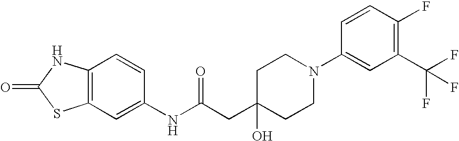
C12=C(C=CC(NC(CC3(O)CCN(C4=CC(C(F)(F)F)=C(F)C=C4)CC3)=O)=C1)NC(=O)S2
